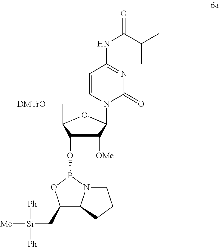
C1([OMe])C(OP2OC(C[Si]([Ph])([Ph])[Me])C3N2CCC3)C(C[DMTrO])OC1N1C=CC(NC(C(C)C)=O)=NC1=O
